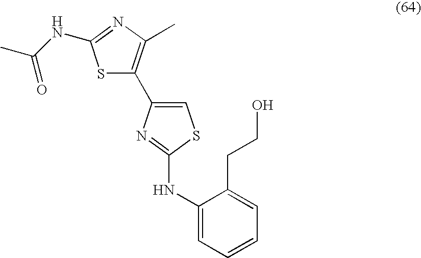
S1C(C2=CSC(NC3=CC=CC=C3CCO)=N2)=C(C)N=C1NC(C)=O
